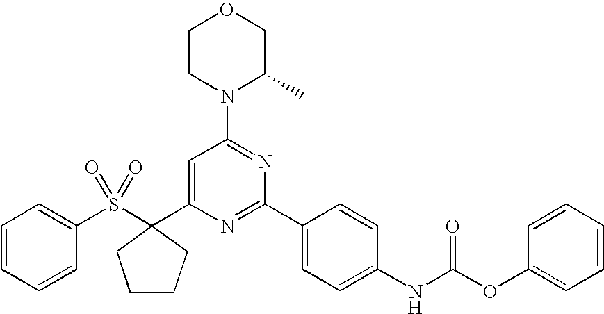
C1=C(C2(S(C3=CC=CC=C3)(=O)=O)CCCC2)N=C(C2=CC=C(NC(OC3=CC=CC=C3)=O)C=C2)N=C1N1CCOCC1C
